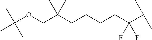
CC(OCC(CCCCC(C(C)C)(F)F)(C)C)(C)C
